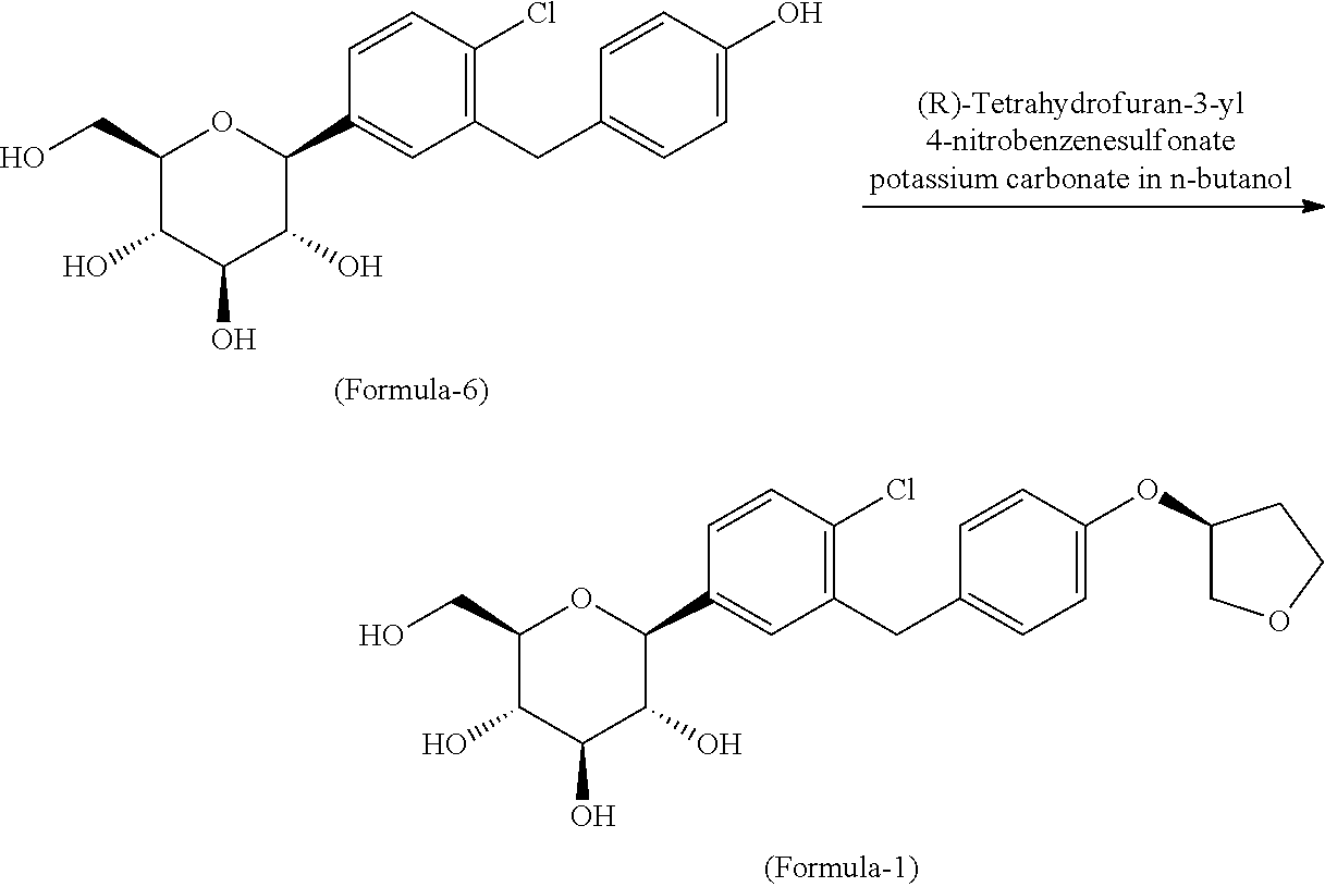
C1(CO)C(O)C(O)C(O)C(C2=CC(CC3=CC=C(OC4COCC4)C=C3)=C(Cl)C=C2)O1.C1(CO)C(O)C(O)C(O)C(C2=CC(CC3=CC=C(O)C=C3)=C(Cl)C=C2)O1
